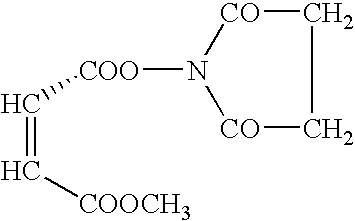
C(=C[COOCH3])[COO]N1[CO]CC[CO]1
